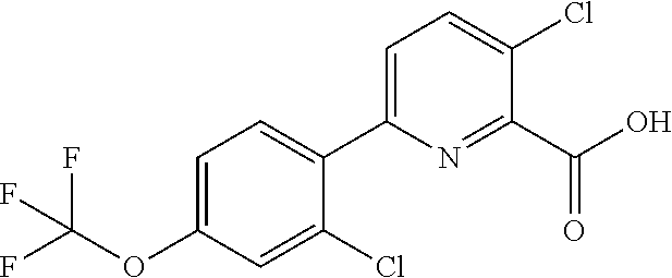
FC(OC1=CC=C(C2=CC=C(Cl)C(C(O)=O)=N2)C(Cl)=C1)(F)F
